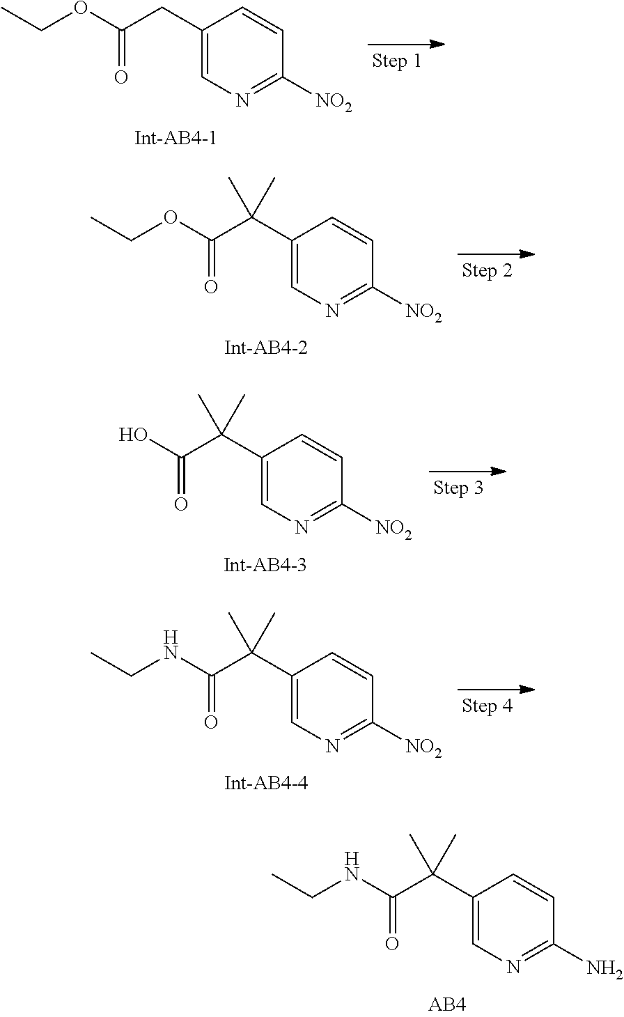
CCNC(C(C1=CN=C(N)C=C1)(C)C)=O.CCOC(CC1=CN=C([NO2])C=C1)=O.CCOC(C(C1=CN=C([NO2])C=C1)(C)C)=O.OC(C(C1=CN=C([NO2])C=C1)(C)C)=O.CCNC(C(C1=CN=C([NO2])C=C1)(C)C)=O
